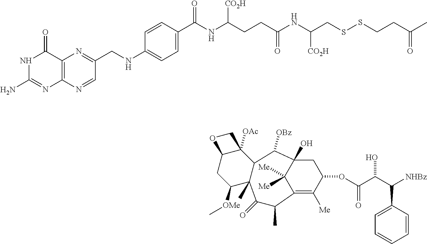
C12=C(N=CC(CNC3=CC=C(C(NC(CCC(NC(CSSCCC(C)=O)[CO2H])=O)[CO2H])=O)C=C3)=N1)N=C(N)NC2=O.C12=C([Me])C(OC(C(C([NHBz])C3=CC=CC=C3)O)=O)CC(O)(C1([Me])[Me])C([OBz])C1C(C)(C(=O)C2C)C([OMe]C)CC2C1([OAc])CO2
